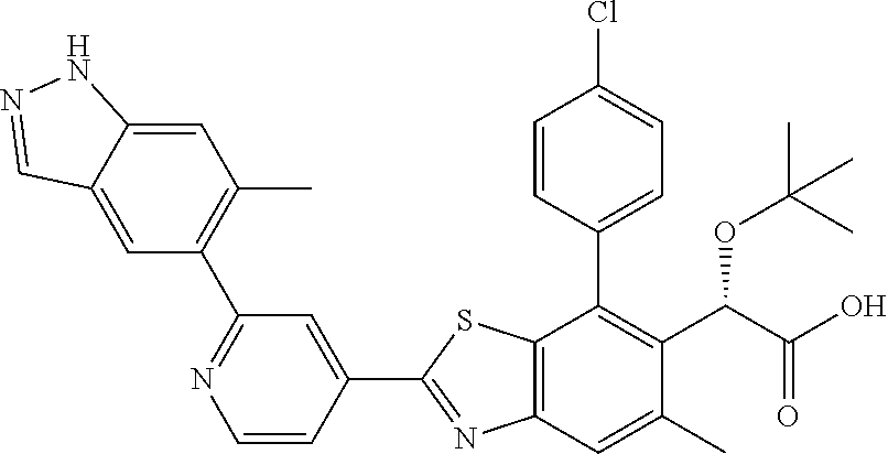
C1=CC(C2=C(C(OC(C)(C)C)C(=O)O)C(C)=CC3=C2SC(C2=CC(C4=C(C)C=C5C(=C4)C=NN5)=NC=C2)=N3)=CC=C1Cl
